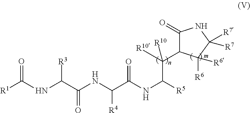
N(C(C(NC(C(NC([R5])C(C1C(=O)NC([R7])([R7])C1([R6])[R6])([R10])[R10])=O)[R4])=O)[R3])C([R1])=O
